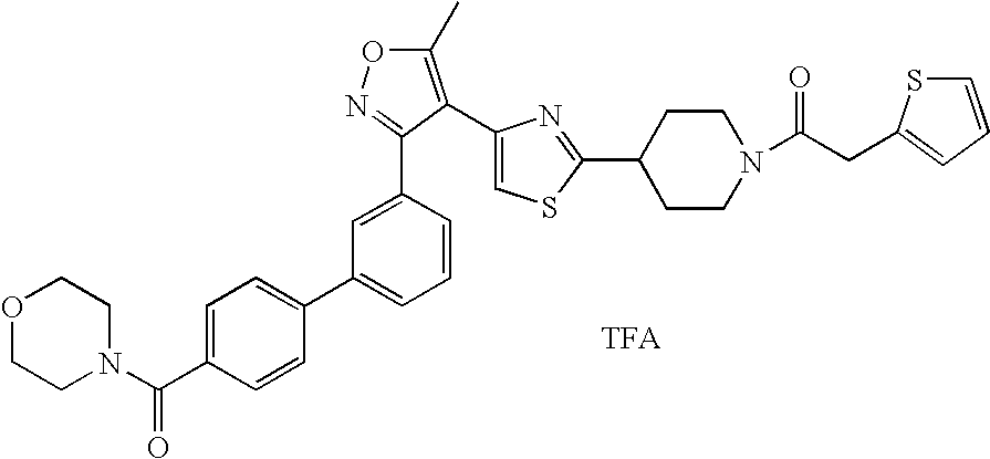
C1=C(C2=NOC(C)=C2C2=CSC(C3CCN(C(CC4=CC=CS4)=O)CC3)=N2)C=CC=C1C1=CC=C(C(N2CCOCC2)=O)C=C1
